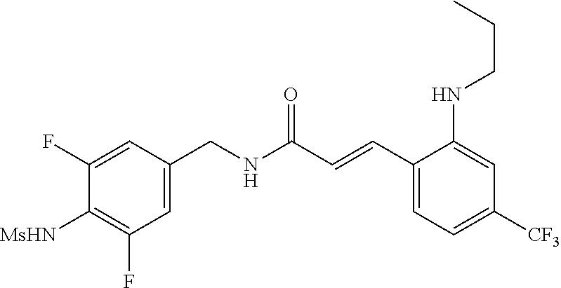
C1(C=CC(NCC2=CC(F)=C([MsHN])C(F)=C2)=O)=CC=C([CF3])C=C1NCCC
